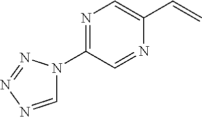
C1=NN=NN1C1=NC=C(C=C)N=C1
